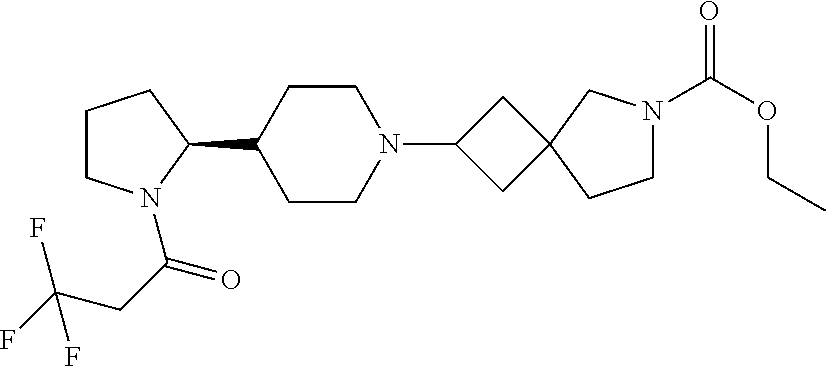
C1CN(C(=O)CC(F)(F)F)C(C2CCN(C3CC4(C3)CCN(C(OCC)=O)C4)CC2)C1
